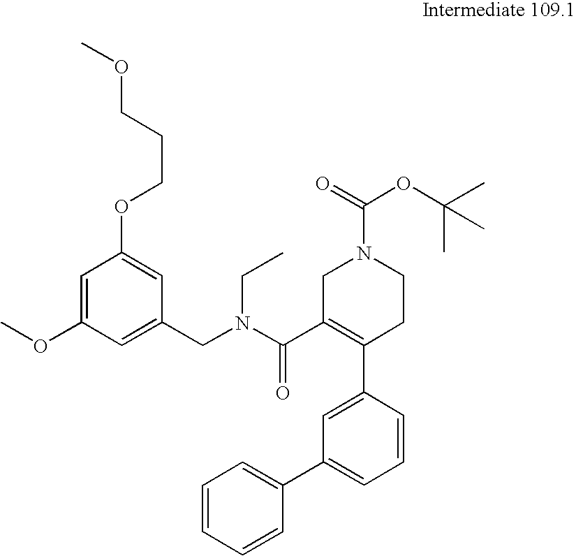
C1(CN(C(C2=C(C3=CC(C4=CC=CC=C4)=CC=C3)CCN(C(=O)OC(C)(C)C)C2)=O)CC)=CC(OC)=CC(OCCCOC)=C1
